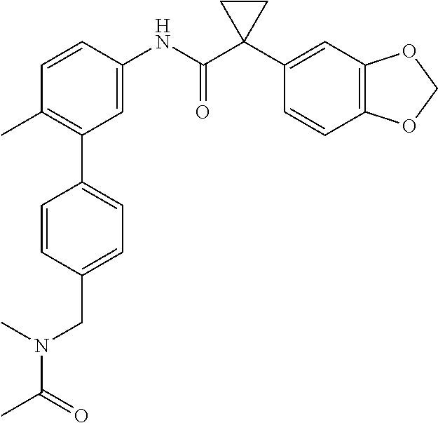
C1=C(NC(C2(C3=CC4=C(C=C3)OCO4)CC2)=O)C=CC(C)=C1C1=CC=C(CN(C(=O)C)C)C=C1
